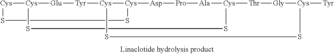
[Cys]1[Cys]2[Glu][Tyr][Cys]3[Cys]([Asp][Pro][Ala][Cys]([Thr][Gly][Cys]([Tyr])SS3)SS2)SS1
